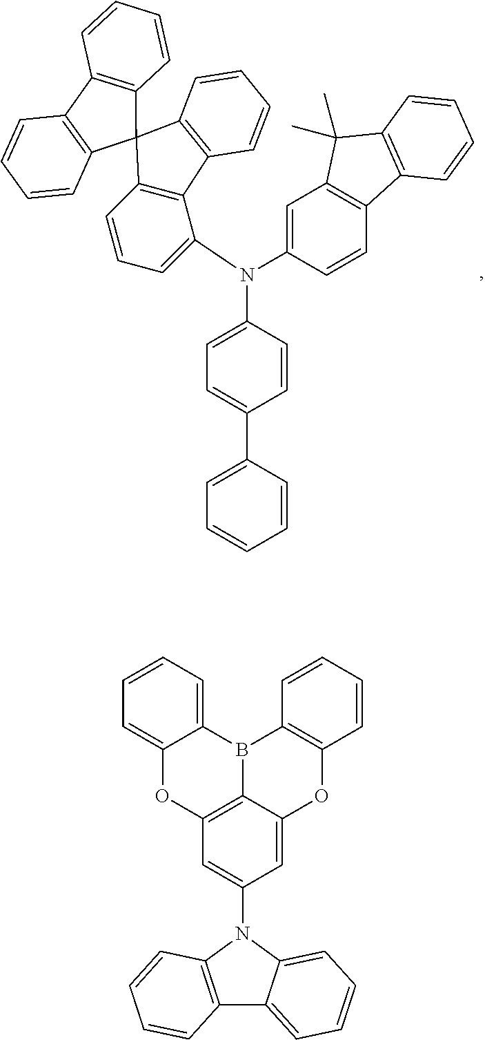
C1=C(C2=CC=C(N(C3=CC4=C(C=C3)C3=C(C4(C)C)C=CC=C3)C3=CC=CC4=C3C3=C(C45C4=C(C6=C5C=CC=C6)C=CC=C4)C=CC=C3)C=C2)C=CC=C1.C12=C3C(=CC(N4C5=C(C6=CC=CC=C46)C=CC=C5)=C1)OC1=C(B3C3=CC=CC=C3O2)C=CC=C1
